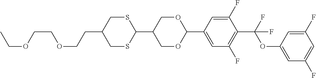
S1CC(CCOCCOCC)CSC1C1COC(C2=CC(F)=C(C(F)(OC3=CC(F)=CC(F)=C3)F)C(F)=C2)OC1
